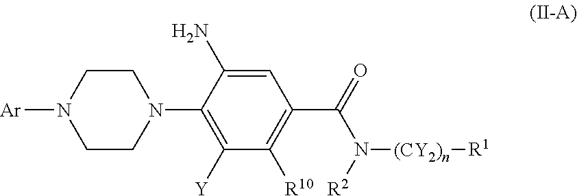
C1=C(N)C(N2CCN([Ar])CC2)=C([Y])C([R10])=C1C(=O)N([R2])[(CY2)n][R1]
